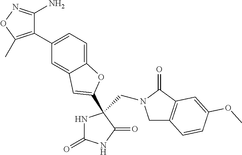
C1C2=C(C(=O)N1CC1(C3=CC4=CC(C5=C(C)ON=C5N)=CC=C4O3)NC(=O)NC1=O)C=C(OC)C=C2
